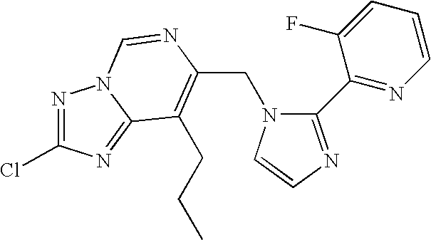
C(N1C(C2=NC=CC=C2F)=NC=C1)C1=C(CCC)C2=NC(Cl)=NN2C=N1
